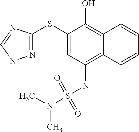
N1=C(SC2=CC(NS(N(C)C)(=O)=O)=C3C(=C2O)C=CC=C3)N=CN1
